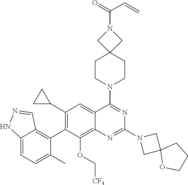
C12=CC=C(C)C(C3=C(C4CC4)C=C4C(=C3OC[CF3])N=C(N3CC5(C3)OCCC5)N=C4N3CCC4(CC3)CN(C(C=C)=O)C4)=C1C=NN2
